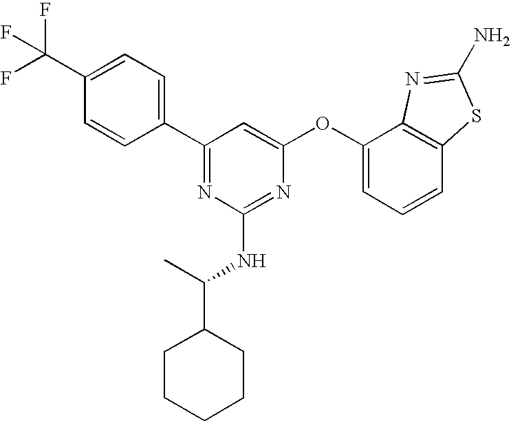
C1(C(F)(F)F)=CC=C(C2=NC(NC(C)C3CCCCC3)=NC(OC3=CC=CC4=C3N=C(N)S4)=C2)C=C1
